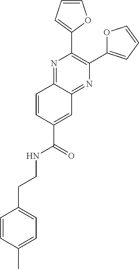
C1=CC(C)=CC=C1CCNC(=O)C1=CC2=NC(C3=CC=CO3)=C(C3=CC=CO3)N=C2C=C1
